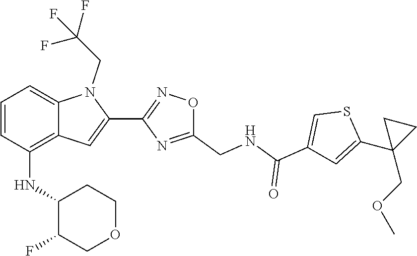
S1C(C2(COC)CC2)=CC(C(=O)NCC2=NC(C3=CC4=C(NC5C(F)COCC5)C=CC=C4N3CC(F)(F)F)=NO2)=C1
